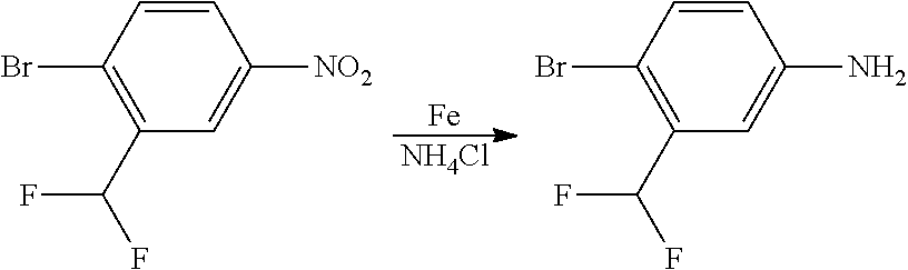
[Fe].[NH4Cl].C1=CC(Br)=C(C(F)F)C=C1[NO2].C1=CC(Br)=C(C(F)F)C=C1N
